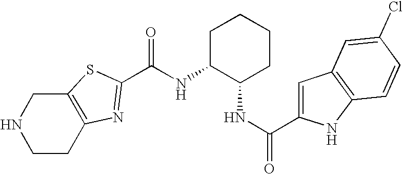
N1CCC2=C(C1)SC(C(NC1C(NC(C3=CC4=C(N3)C=CC(Cl)=C4)=O)CCCC1)=O)=N2
